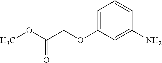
C1=C(OCC(OC)=O)C=C(N)C=C1
